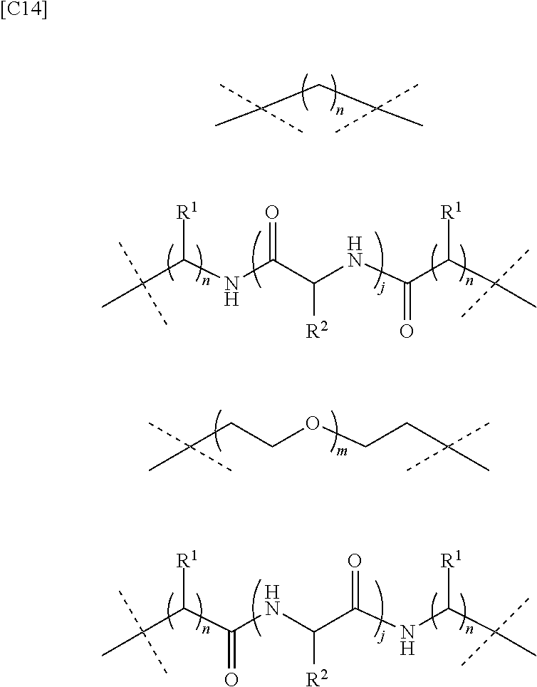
C(C(C)(C)C)C(C)(C)C.C(CCOCCC(C)(C)C)(C)(C)C.C(C(NC(C(NC(C(C(C)(C)C)[R1])=O)[R2])=O)[R1])(C)(C)C.C(C(C(NC(C(NC(C(C)(C)C)[R1])=O)[R2])=O)[R1])(C)(C)C.[[C14]]
